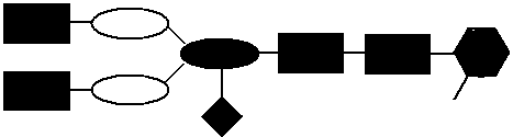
C1(C)CCCCC1.C1(C)CCC1
